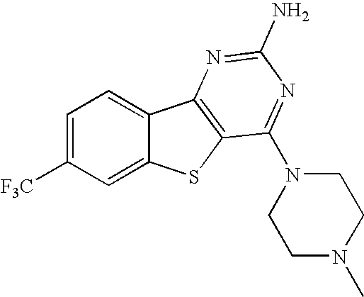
C1=C([F3C])C=C2C(=C1)C1=C(S2)C(N2CCN(C)CC2)=NC(N)=N1
